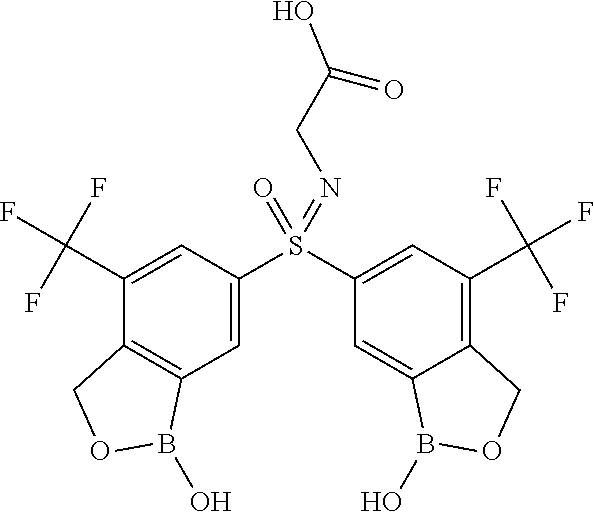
C1(C(F)(F)F)=CC(S(C2=CC(C(F)(F)F)=C3C(=C2)B(O)OC3)(=O)=NCC(=O)O)=CC2=C1COB2O
